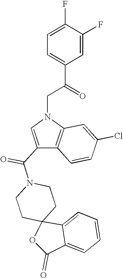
C1CN(C(C2=CN(CC(C3=CC=C(F)C(F)=C3)=O)C3=C2C=CC(Cl)=C3)=O)CCC12C1=CC=CC=C1C(=O)O2
